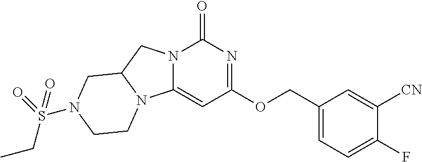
C1(COC2=NC(=O)N3C(=C2)N2C(C3)CN(S(=O)(CC)=O)CC2)=CC=C(F)C([CN])=C1
